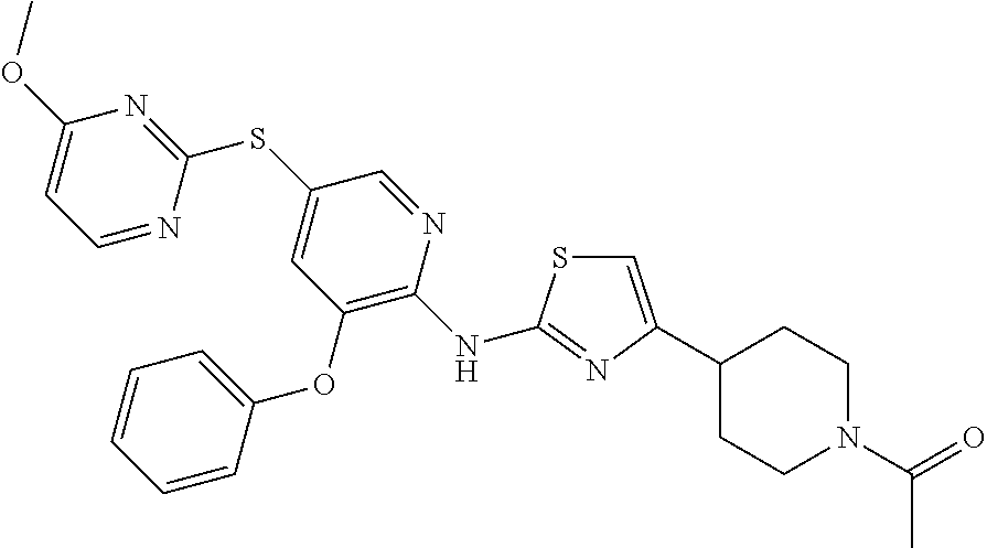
C1=C(C2CCN(C(=O)C)CC2)N=C(NC2=C(OC3=CC=CC=C3)C=C(SC3=NC(OC)=CC=N3)C=N2)S1
